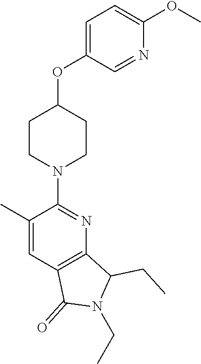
C1CN(C2=NC3=C(C=C2C)C(=O)N(CC)C3CC)CCC1OC1=CC=C(OC)N=C1
